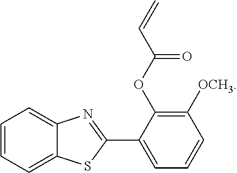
C1=CC=C2C(=C1)N=C(C1=CC=CC([OCH3])=C1OC(=O)C=C)S2
